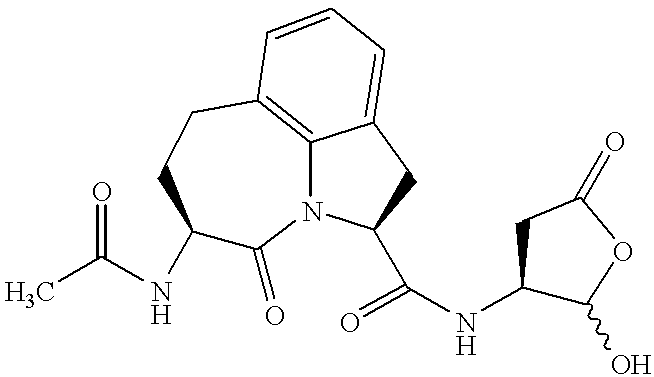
CC(=O)NC1C(=O)N2C3=C(CC1)C=CC=C3CC2C(NC1C(O)OC(=O)C1)=O
